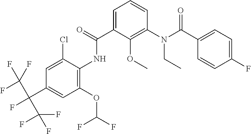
C1=C(C(=O)NC2=C(OC(F)F)C=C(C(C(F)(F)F)(C(F)(F)F)F)C=C2Cl)C(OC)=C(N(C(C2=CC=C(F)C=C2)=O)CC)C=C1
